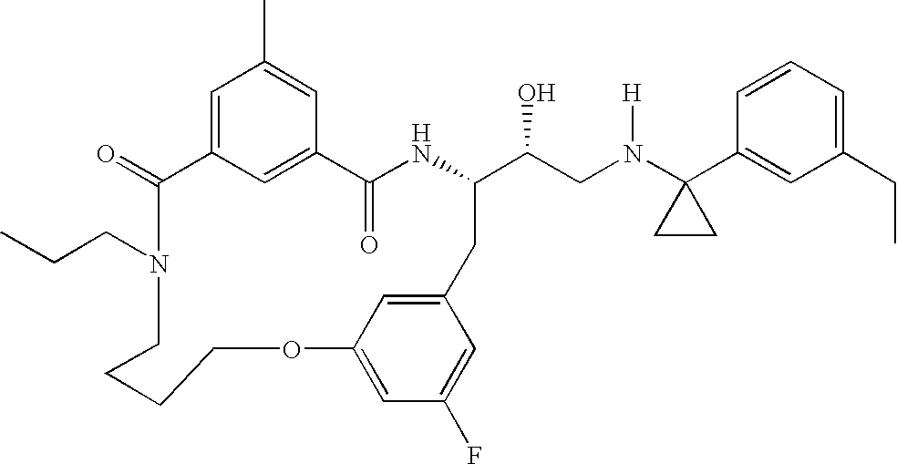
C1(=O)C2=CC(C)=CC(=C2)C(=O)NC(C(CN(C2(C3=CC(CC)=CC=C3)CC2)[H])O)CC2=CC(=CC(F)=C2)OCCCCN1CCC
